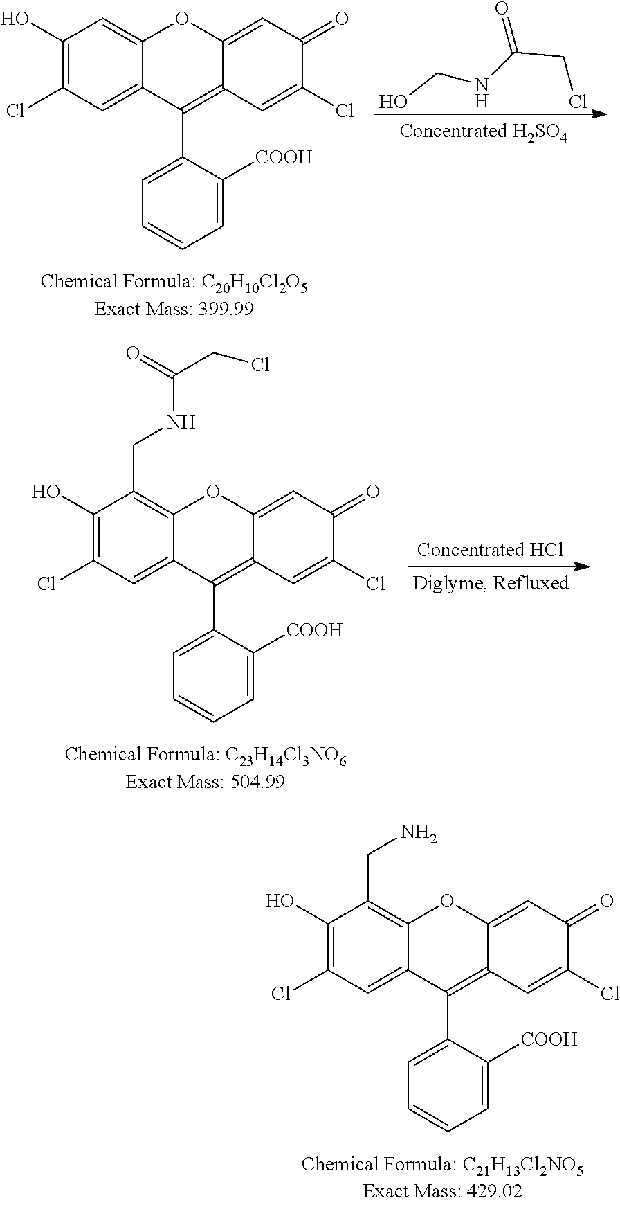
C1=C(C2=C3C(=CC(=O)C(Cl)=C3)OC3=CC(O)=C(Cl)C=C23)C([COOH])=CC=C1.C(CCl)(NCO)=O.C1=C(C2=C3C(=CC(=O)C(Cl)=C3)OC3=C(CNC(CCl)=O)C(O)=C(Cl)C=C23)C([COOH])=CC=C1.C1=C(C2=C3C(=CC(=O)C(Cl)=C3)OC3=C(CN)C(O)=C(Cl)C=C23)C([COOH])=CC=C1
